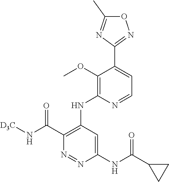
O1C(C)=NC(C2=CC=NC(NC3=C(C(N[D3C])=O)N=NC(NC(C4CC4)=O)=C3)=C2OC)=N1
